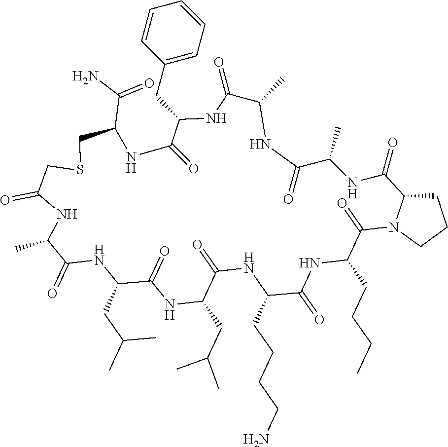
C1C(=O)NC(C)C(=O)NC(CC(C)C)C(=O)NC(CC(C)C)C(=O)NC(CCCCN)C(=O)NC(CCCC)C(=O)N2CCCC2C(=O)NC(C)C(=O)NC(C)C(=O)NC(CC2=CC=CC=C2)C(=O)NC(C(=O)N)CS1
